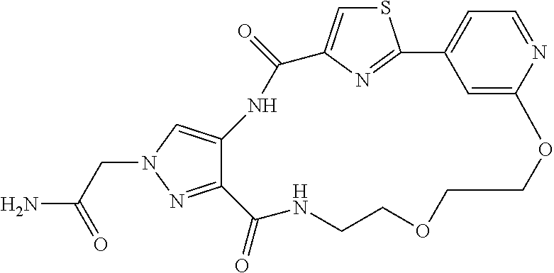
C(C(N)=O)N1C=C2C(=N1)C(=O)NCCOCCOC1=CC(=CC=N1)C1=NC(=CS1)C(=O)N2
